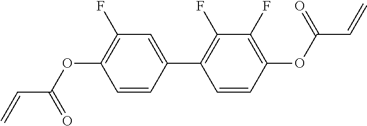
C(C(OC1=C(F)C=C(C2=C(F)C(F)=C(OC(C=C)=O)C=C2)C=C1)=O)=C
